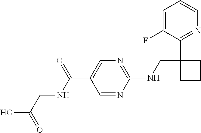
C1=C(F)C(C2(CNC3=NC=C(C(=O)NCC(O)=O)C=N3)CCC2)=NC=C1
